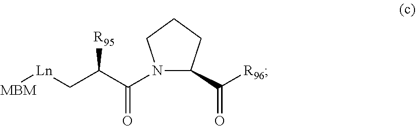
N1(C(C(C[Ln][MBM])[R95])=O)C(C([R96])=O)CCC1
